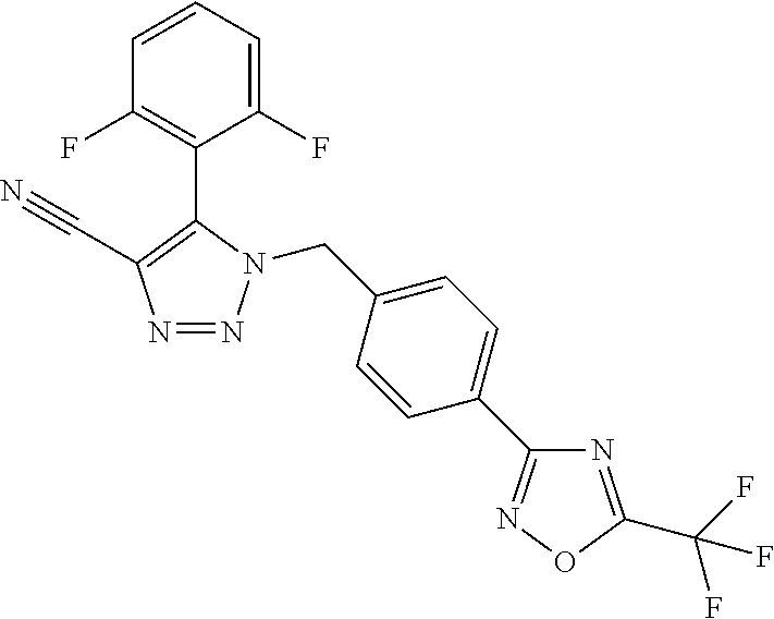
C1(F)=CC=CC(F)=C1C1=C(C#N)N=NN1CC1=CC=C(C2=NOC(C(F)(F)F)=N2)C=C1
